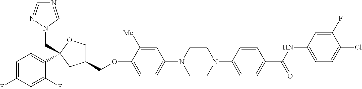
C1=C(F)C=C(F)C(C2(CN3C=NC=N3)OCC(COC3=CC=C(N4CCN(C5=CC=C(C(NC6=CC=C(Cl)C(F)=C6)=O)C=C5)CC4)C=C3[Me])C2)=C1
